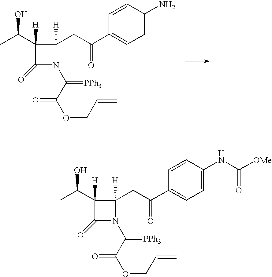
C1(=O)C([H])(C(O)C)C([H])(CC(=O)C2=CC=C(N)C=C2)N1C(C(=O)OCC=C)=[PPh3].C1(=O)C([H])(C(O)C)C([H])(CC(=O)C2=CC=C(NC([OMe])=O)C=C2)N1C(C(=O)OCC=C)=[PPh3]
